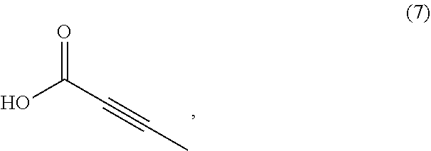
OC(C#CC)=O
